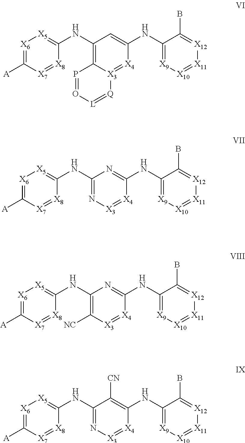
[X6]1=C([A])[X7]=[X8]C(NC2=C3[X3](=[X4]C(NC4=[X9][X10]=[X11][X12]=C4B)=C2)[Q]=[L]O=P3)=[X5]1.[X6]1=C([A])[X7]=[X8]C(NC2=N[X3]=[X4]C(NC3=[X9][X10]=[X11][X12]=C3B)=N2)=[X5]1.[X6]1=C([A])[X7]=[X8]C(NC2=C([NC])[X3]=[X4]C(NC3=[X9][X10]=[X11][X12]=C3B)=N2)=[X5]1.[X6]1=C([A])[X7]=[X8]C(NC2=N[X3]=[X4]C(NC3=[X9][X10]=[X11][X12]=C3B)=C2[CN])=[X5]1
